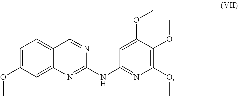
C1=C(OC)C=C2C(=C1)C(C)=NC(NC1=NC(OC)=C(OC)C(OC)=C1)=N2
